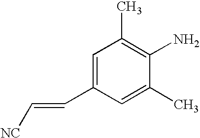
C1=C(C=C[NC])C=C(C)C(N)=C1C
